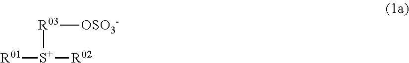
[R01][S+]([R02])[R03][OSO3-]
